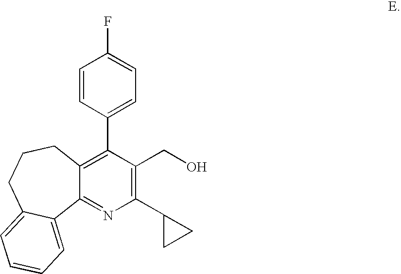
C12=C(C3=CC=C(F)C=C3)C(CO)=C(C3CC3)N=C1C1=CC=CC=C1CCC2
